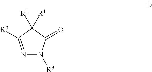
N1=C([R0])C([R1])([R1])C(=O)N1[R3]
